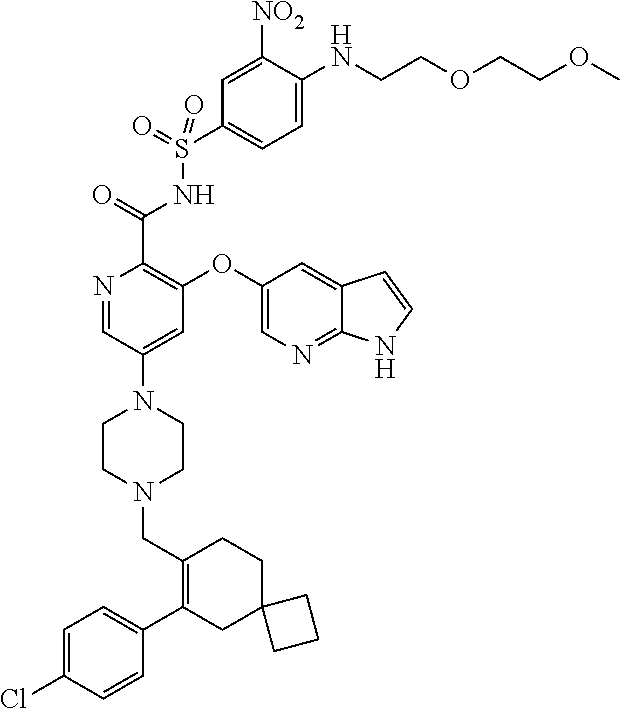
C1=C(Cl)C=CC(C2=C(CN3CCN(C4=CC(OC5=CN=C6C(=C5)C=CN6)=C(C(=O)NS(C5=CC=C(NCCOCCOC)C([NO2])=C5)(=O)=O)N=C4)CC3)CCC3(C2)CCC3)=C1
